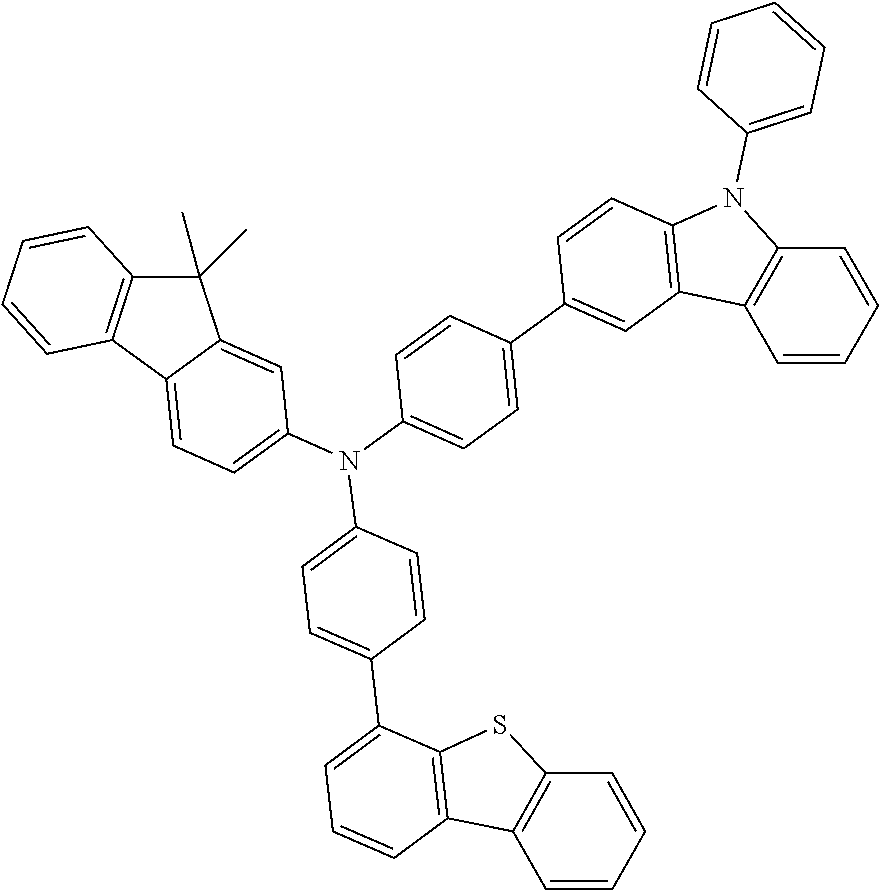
C1(C)(C)C2=C(C3=CC=C(N(C4=CC=C(C5=CC6=C(C=C5)N(C5=CC=CC=C5)C5=C6C=CC=C5)C=C4)C4=CC=C(C5=CC=CC6=C5SC5=C6C=CC=C5)C=C4)C=C13)C=CC=C2
